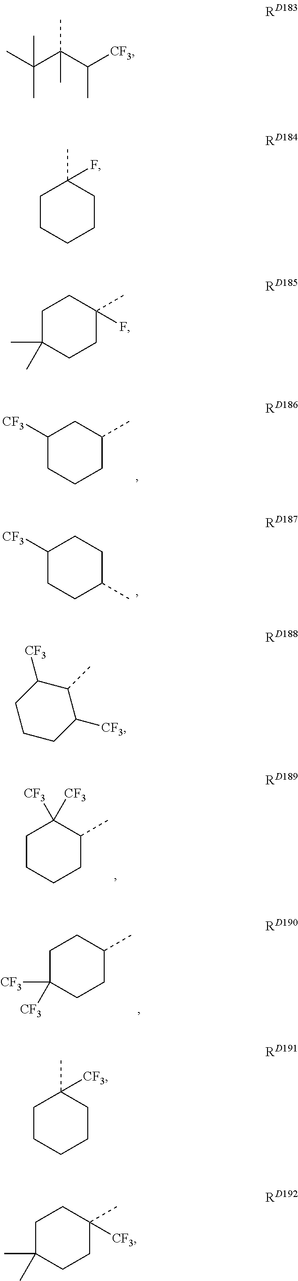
C1([CF3])CCCC(C)C1.C1([CF3])CCC(C)CC1.C1CCCC(C)C1([CF3])[CF3].C1C([CF3])([CF3])CCC(C)C1.CC(C(C([CF3])C)(C)C)(C)C.C1CCCCC1(C)F.C1C(C)(C)CCC(C)(F)C1.C1CCC([CF3])C(C)C1[CF3].C1CCCCC1(C)[CF3].C1C(C)(C)CCC(C)([CF3])C1
